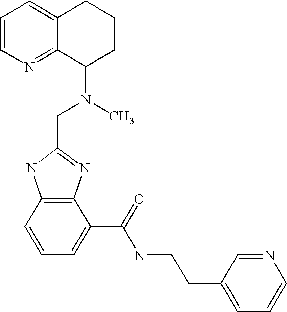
C1=CN=C2C(=C1)CCCC2N(C)CC1=NC2=C(N1)C=CC=C2C(=O)NCCC1=CC=CN=C1
